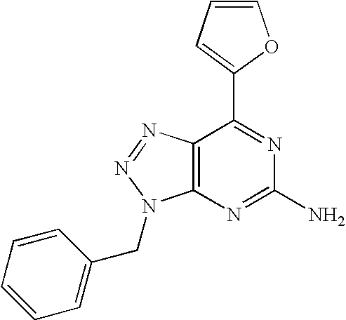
C1=CC=C(C2=NC(N)=NC3=C2N=NN3CC2=CC=CC=C2)O1
